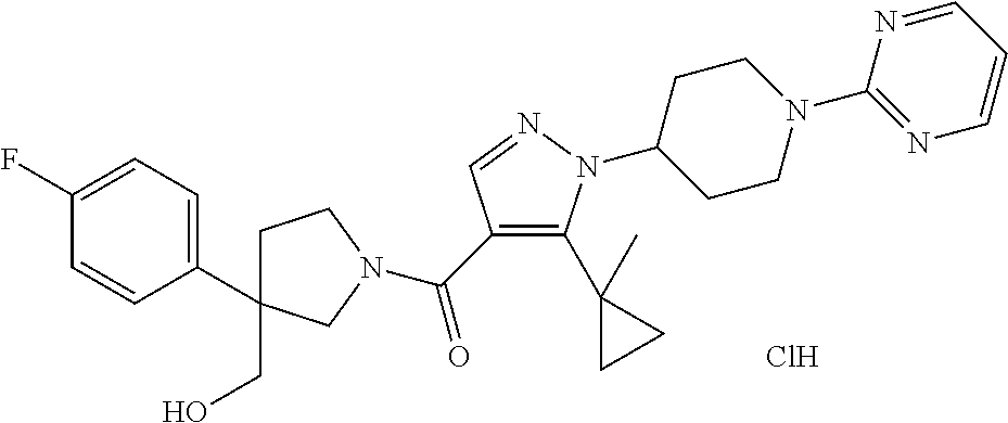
C(C1=C(C2(C)CC2)N(C2CCN(C3=NC=CC=N3)CC2)N=C1)(=O)N1CC(C2=CC=C(F)C=C2)(CO)CC1.Cl
